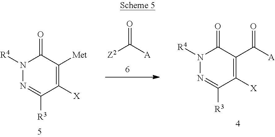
C1([X])=C(C(=O)[A])C(=O)N([R4])N=C1[R3].C1([X])=C([Met])C(=O)N([R4])N=C1[R3].O=C([A])[Z2]
